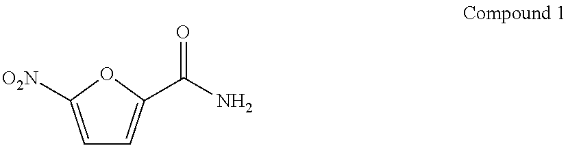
C1=C([O2N])OC(C(N)=O)=C1
